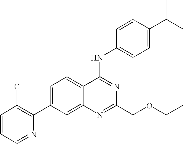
C1=CC=NC(C2=CC=C3C(=C2)N=C(COCC)N=C3NC2=CC=C(C(C)C)C=C2)=C1Cl
